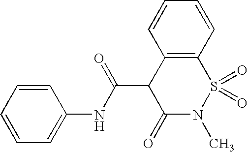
C1=CC=CC=C1NC(C1C(=O)N(C)S(=O)(=O)C2=C1C=CC=C2)=O
